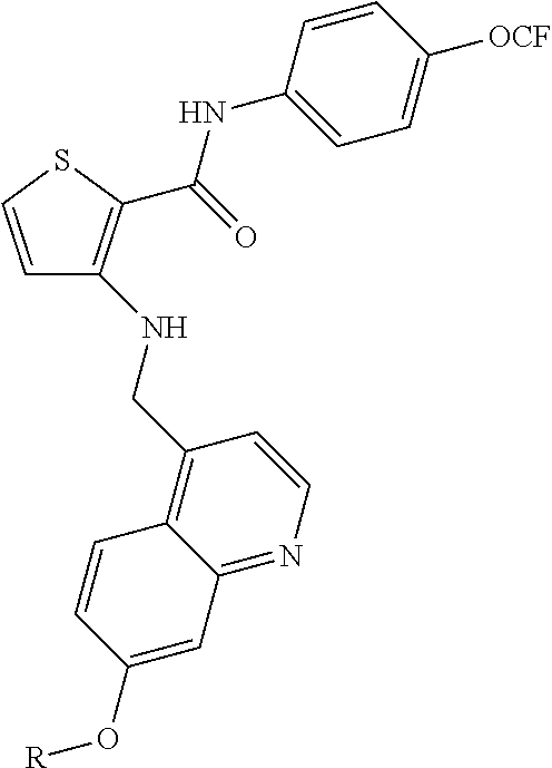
C1=CSC(C(NC2=CC=C([OCF])C=C2)=O)=C1NCC1=C2C(=NC=C1)C=C(O[R])C=C2
